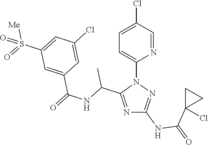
N1=C(C(NC(=O)C2=CC(S(=O)([Me])=O)=CC(Cl)=C2)C)N(C2=CC=C(Cl)C=N2)N=C1NC(=O)C1(Cl)CC1
